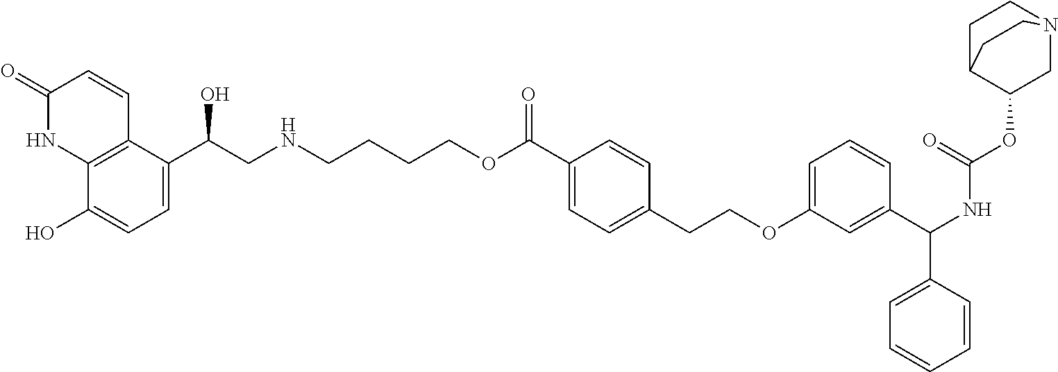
C12=C(C(O)=CC=C1C(CNCCCCOC(C1=CC=C(CCOC3=CC=CC(C(NC(=O)OC4CN5CCC4CC5)C4=CC=CC=C4)=C3)C=C1)=O)O)NC(=O)C=C2
